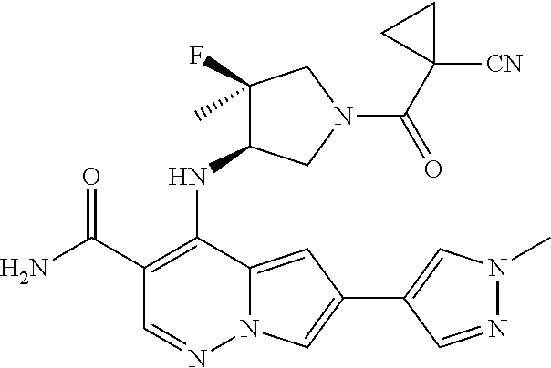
C1(C(N)=O)=C(NC2C(F)(C)CN(C(C3([CN])CC3)=O)C2)C2=CC(C3=CN(C)N=C3)=CN2N=C1
